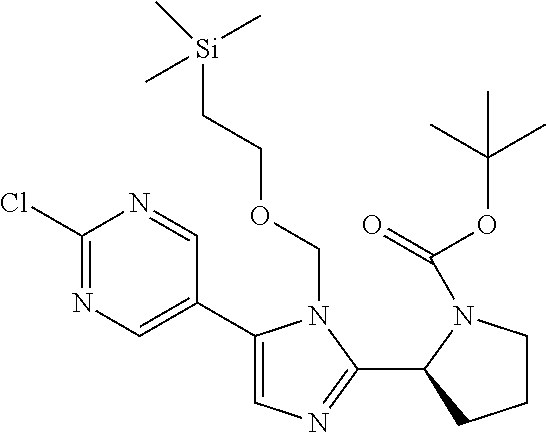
N1=C(Cl)N=CC(C2=CN=C(C3CCCN3C(OC(C)(C)C)=O)N2COCC[Si](C)(C)C)=C1
